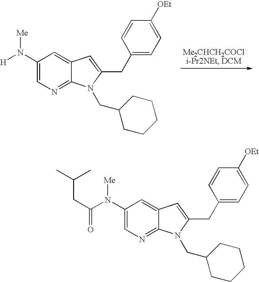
[H]N(C1=CN=C2C(=C1)C=C(CC1=CC=C([OEt])C=C1)N2CC1CCCCC1)[Me].C(N(C1=CN=C2C(=C1)C=C(CC1=CC=C([OEt])C=C1)N2CC1CCCCC1)[Me])(CC(C)C)=O
